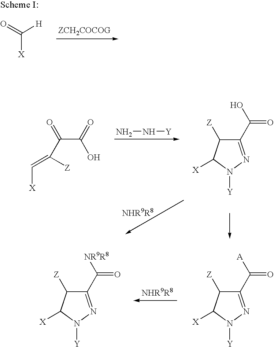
O=C([X])[H].C(C(O)=O)(=O)C(=C[X])[Z].NN[Y].C1(C(=O)O)=NN([Y])C([X])C1[Z].C1(C(=O)[A])=NN([Y])C([X])C1[Z].C1(C(=O)[NR9R8])=NN([Y])C([X])C1[Z]
